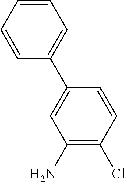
C1=CC=CC(C2=CC(N)=C(Cl)C=C2)=C1
